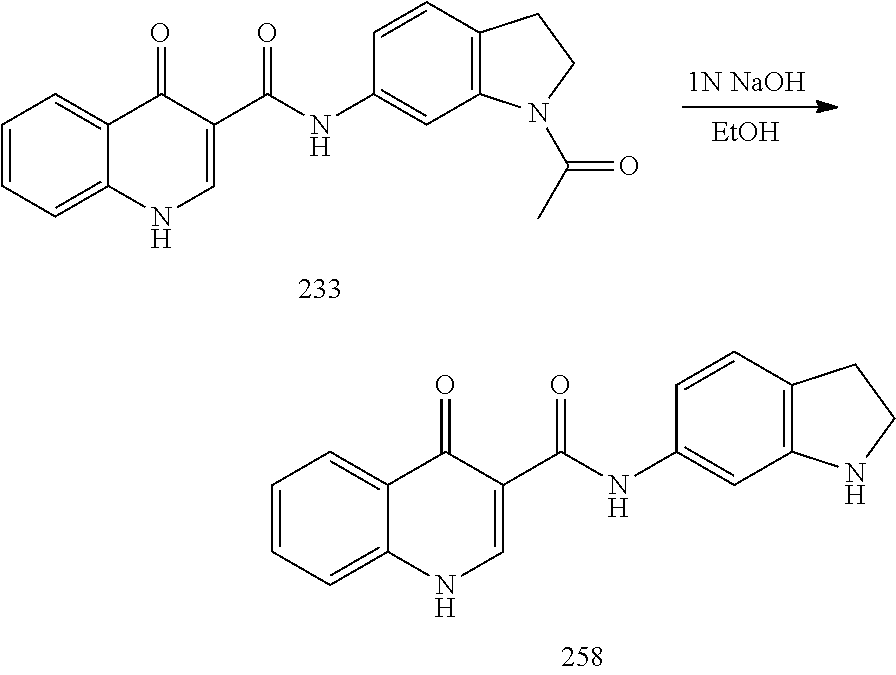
C1=CC=C2C(=C1)C(=O)C(C(NC1=CC3=C(C=C1)CCN3)=O)=CN2.C1=CC=C2C(=C1)C(=O)C(C(NC1=CC3=C(C=C1)CCN3C(C)=O)=O)=CN2.[1N NaOH].[EtOH]
